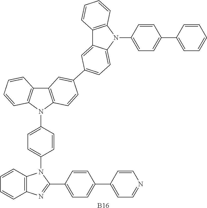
C12=C(N(C3=CC=C(C4=CC=CC=C4)C=C3)C3=CC=C(C4=CC5=C(C=C4)N(C4=CC=C(N6C(C7=CC=C(C8=CC=NC=C8)C=C7)=NC7=C6C=CC=C7)C=C4)C4=C5C=CC=C4)C=C13)C=CC=C2.[B16]
